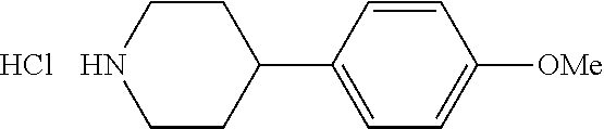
C1=CC(C2CCNCC2)=CC=C1[OMe].Cl
